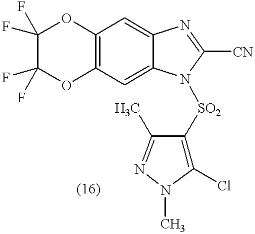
C12=C(C=C3C(=C1)N=C([CN])N3[SO2]C1=C(Cl)N(C)N=C1C)OC(F)(F)C(F)(F)O2
